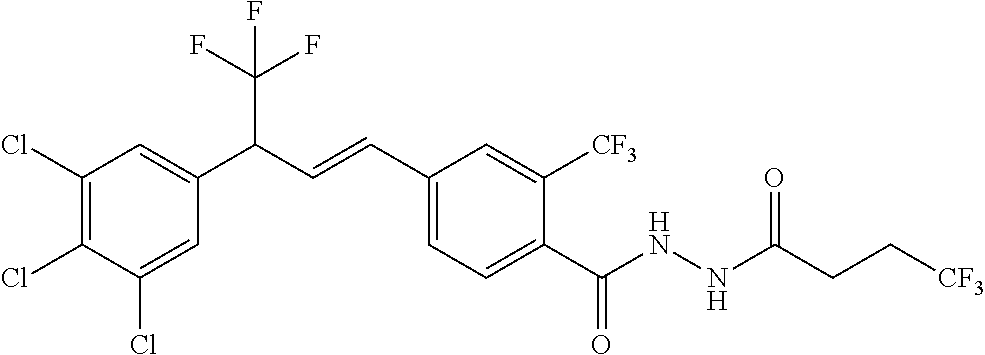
C1(Cl)=C(Cl)C(Cl)=CC(C(C=CC2=CC=C(C(NNC(CC[CF3])=O)=O)C([CF3])=C2)C(F)(F)F)=C1
